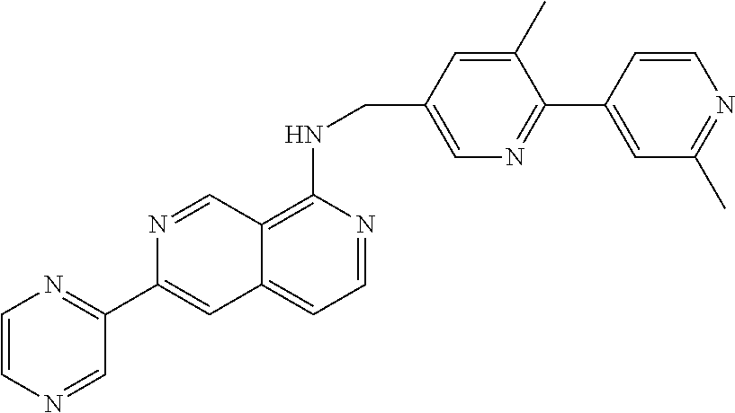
C1=CN=CC(C2=CC3=CC=NC(NCC4=CN=C(C5=CC(C)=NC=C5)C(C)=C4)=C3C=N2)=N1
